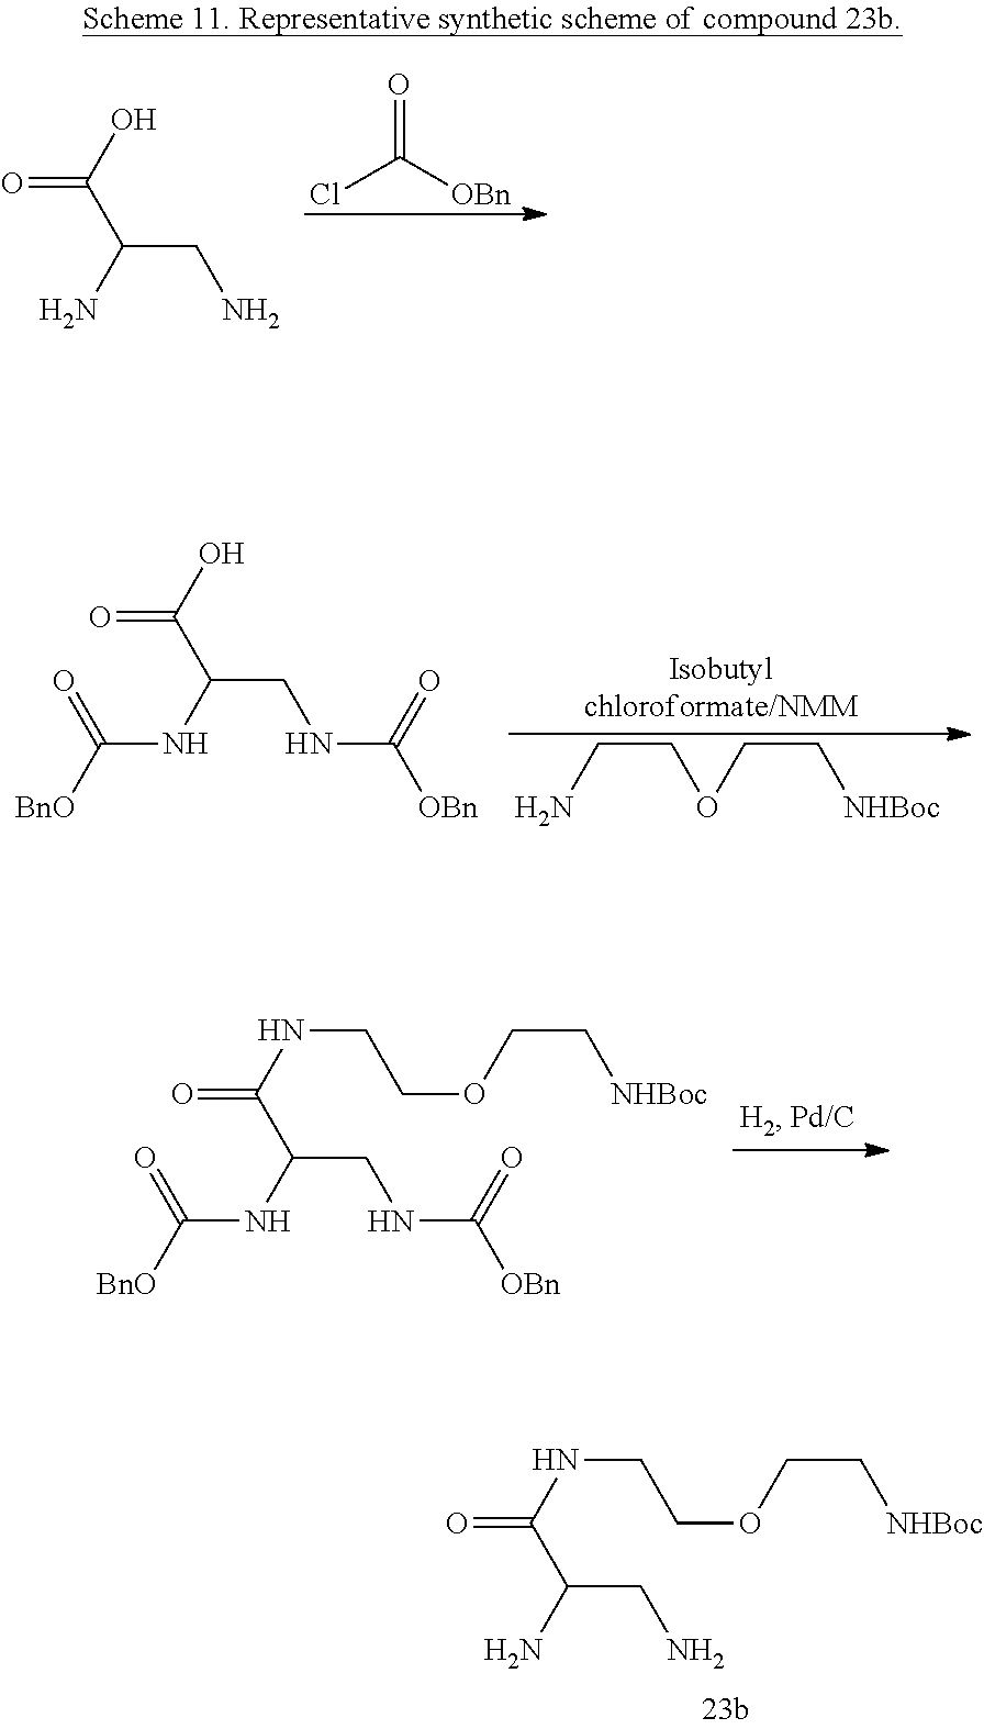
O=C(O)C(CN)N.ClC([OBn])=O.O=C(O)C(CNC(=O)[OBn])NC(=O)[BnO].C(CN)OCC[NHBoc].O=C(NCCOCC[NHBoc])C(CNC(=O)[OBn])NC(=O)[BnO].O=C(NCCOCC[NHBoc])C(CN)N
